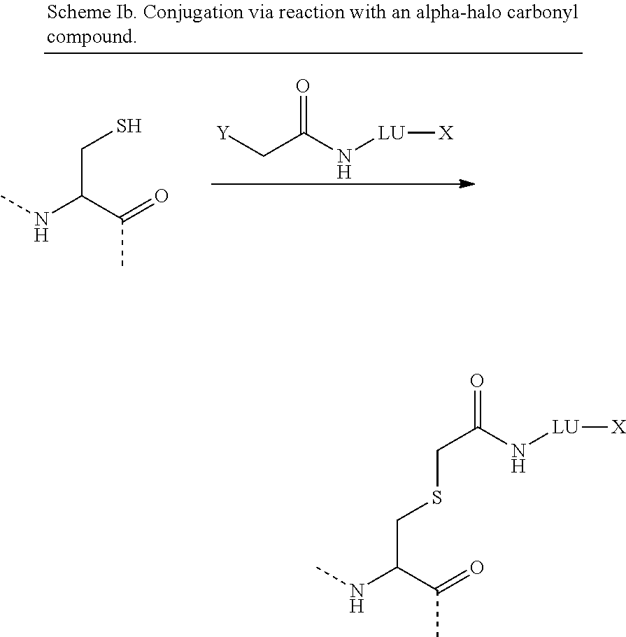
N([LU][X])C(C[Y])=O.CNC(C(=O)C)CS.CNC(C(=O)C)CSCC(=O)N[LU][X]
